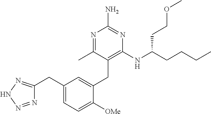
C1(CC2=NNN=N2)=CC=C([OMe])C(CC2=C(NC(CCCC)CCOC)N=C(N)N=C2C)=C1
